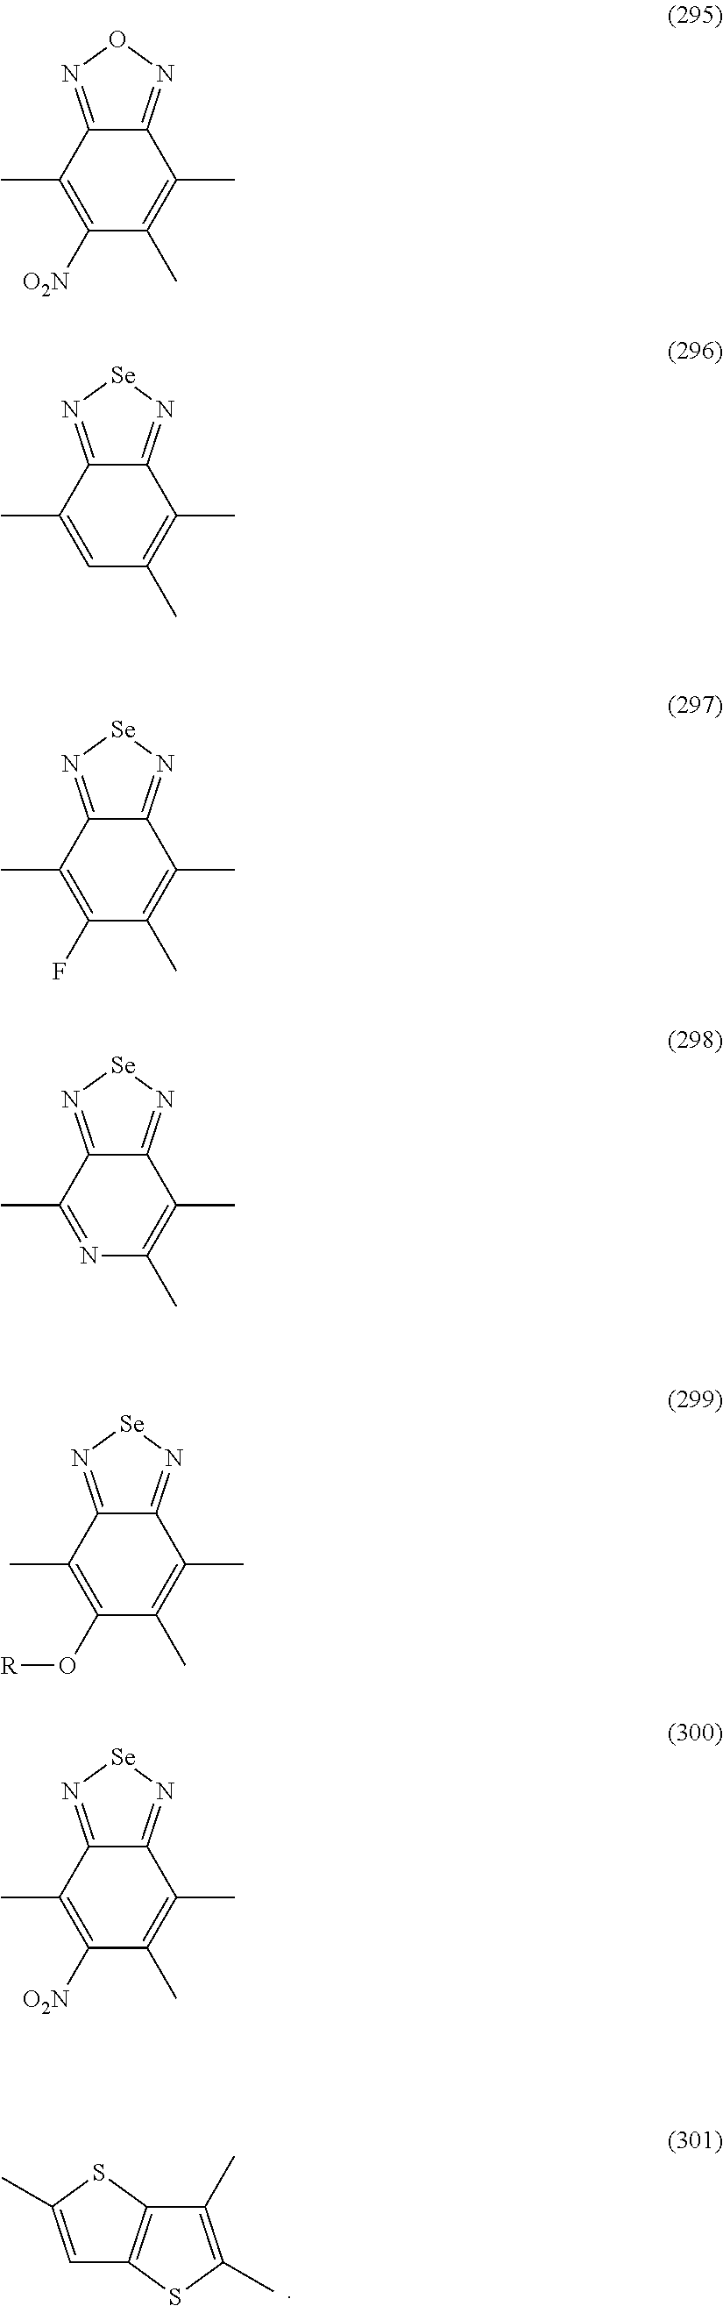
C1=C(C)SC2=C1SC(C)=C2C.C1([O2N])=C(C)C2=NON=C2C(C)=C1C.C1=C(C)C2=N[Se]N=C2C(C)=C1C.C1(F)=C(C)C2=N[Se]N=C2C(C)=C1C.N1=C(C)C2=N[Se]N=C2C(C)=C1C.C1(O[R])=C(C)C2=N[Se]N=C2C(C)=C1C.C1([O2N])=C(C)C2=N[Se]N=C2C(C)=C1C
